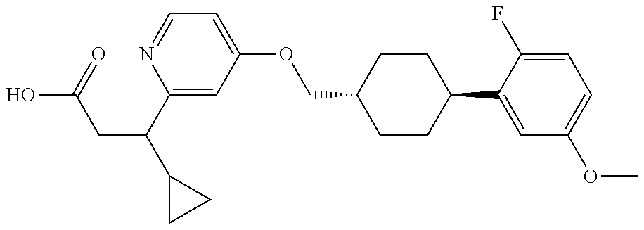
C1(C(CC(O)=O)C2CC2)=CC(OCC2CCC(C3=CC(OC)=CC=C3F)CC2)=CC=N1
